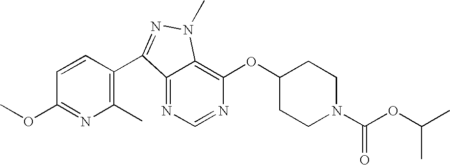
N1=CN=C2C(=C1OC1CCN(C(OC(C)C)=O)CC1)N(C)N=C2C1=C(C)N=C(OC)C=C1
